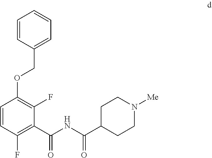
C1=CC(F)=C(C(NC(C2CCN([Me])CC2)=O)=O)C(F)=C1OCC1=CC=CC=C1
